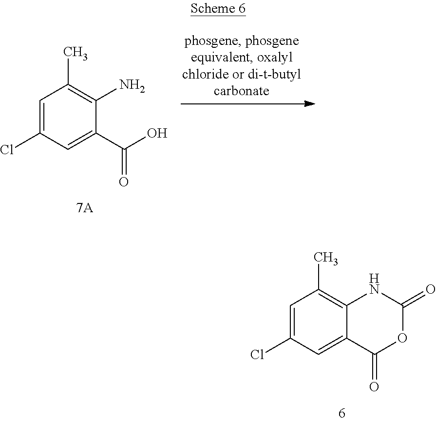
C1=C(Cl)C=C2C(=C1C)NC(=O)OC2=O.C1=C(Cl)C=C(C(O)=O)C(N)=C1C
